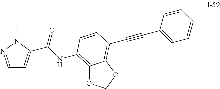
C1=NN(C)C(C(NC2=C3OCOC3=C(C#CC3=CC=CC=C3)C=C2)=O)=C1
